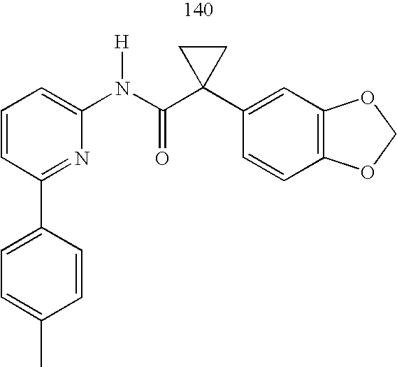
C1=CC=C(N(C(C2(C3=CC4=C(C=C3)OCO4)CC2)=O)[H])N=C1C1=CC=C(C)C=C1
